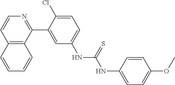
C12=C(C(C3=CC(NC(=S)NC4=CC=C(OC)C=C4)=CC=C3Cl)=NC=C1)C=CC=C2
